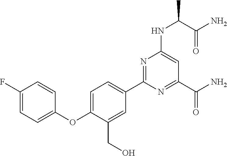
N1=C(C2=CC=C(OC3=CC=C(F)C=C3)C(CO)=C2)N=C(C(N)=O)C=C1NC(C)C(N)=O
